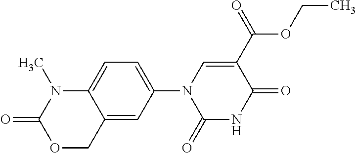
C12=CC(N3C(=O)NC(=O)C(C(=O)OCC)=C3)=CC=C1N(C)C(=O)OC2
